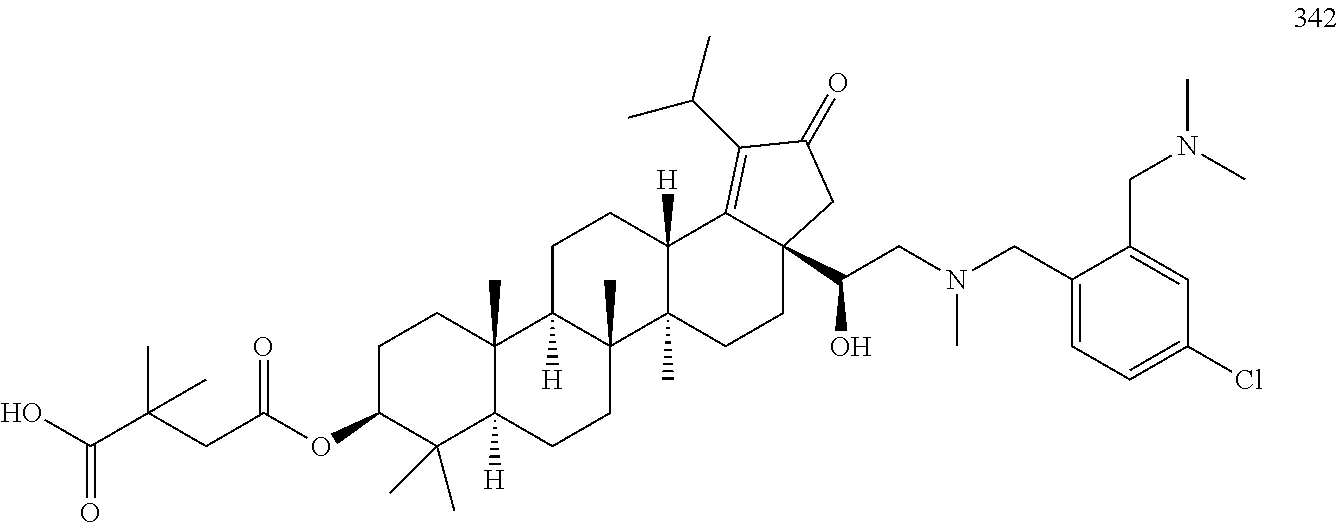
C1C(OC(CC(C(O)=O)(C)C)=O)C(C)(C)C2([H])C(C)(C1)C1([H])C(C)(CC2)C2(C)C([H])(CC1)C1=C(C(C)C)C(=O)CC1(C(CN(CC1=CC=C(Cl)C=C1CN(C)C)C)O)CC2
